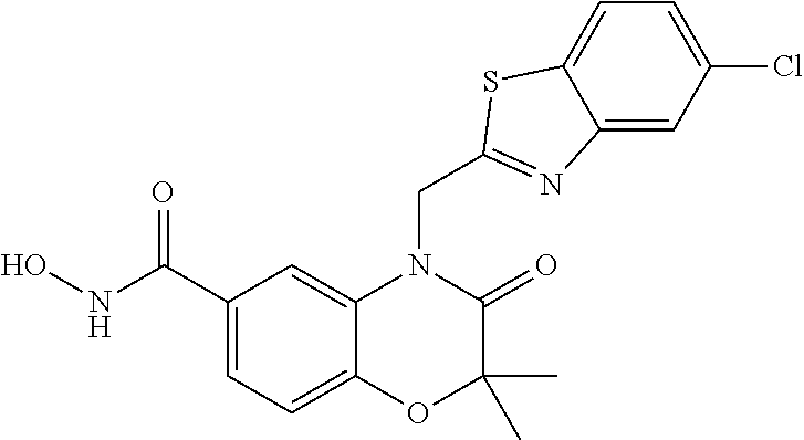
C1(C(NO)=O)=CC=C2C(=C1)N(CC1=NC3=CC(Cl)=CC=C3S1)C(=O)C(C)(C)O2
